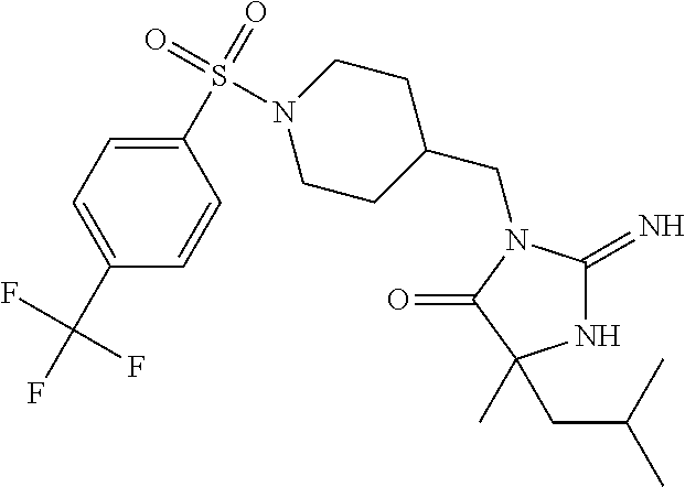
N1C(=N)N(CC2CCN(S(C3=CC=C(C(F)(F)F)C=C3)(=O)=O)CC2)C(=O)C1(CC(C)C)C
